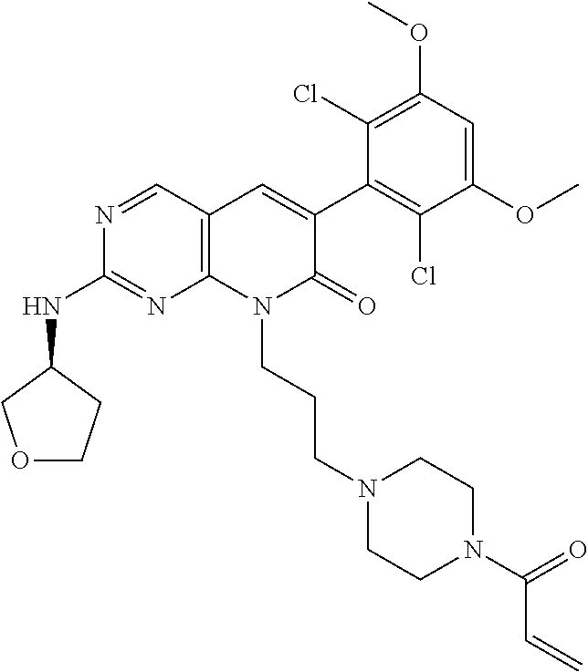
C1(NC2COCC2)=NC2=C(C=C(C3=C(Cl)C(OC)=CC(OC)=C3Cl)C(=O)N2CCCN2CCN(C(C=C)=O)CC2)C=N1
